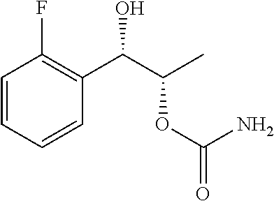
C1=CC(F)=C(C(C(C)OC(=O)N)O)C=C1
